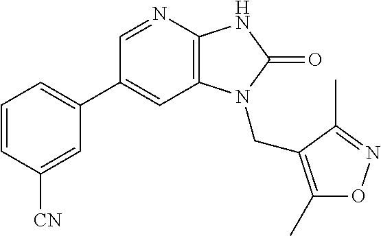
C1(C2=CC=CC([CN])=C2)=CC2=C(N=C1)NC(=O)N2CC1=C(C)ON=C1C
